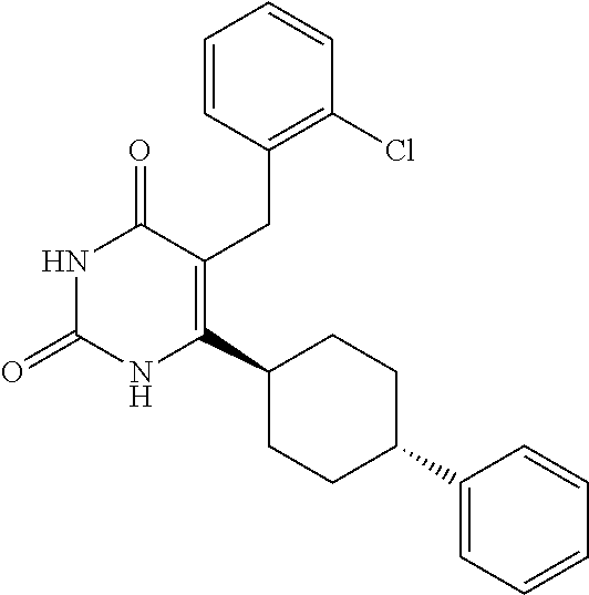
C1=CC(CC2=C(C3CCC(C4=CC=CC=C4)CC3)NC(=O)NC2=O)=C(Cl)C=C1
